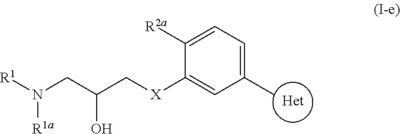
[R1]N(CC(C[X]C1=CC(C)=CC=C1[R2a])O)[R1a].[Het]
